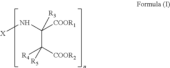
[X]NC([COOR1])([R3])C([COOR2])([R4])[R5]
